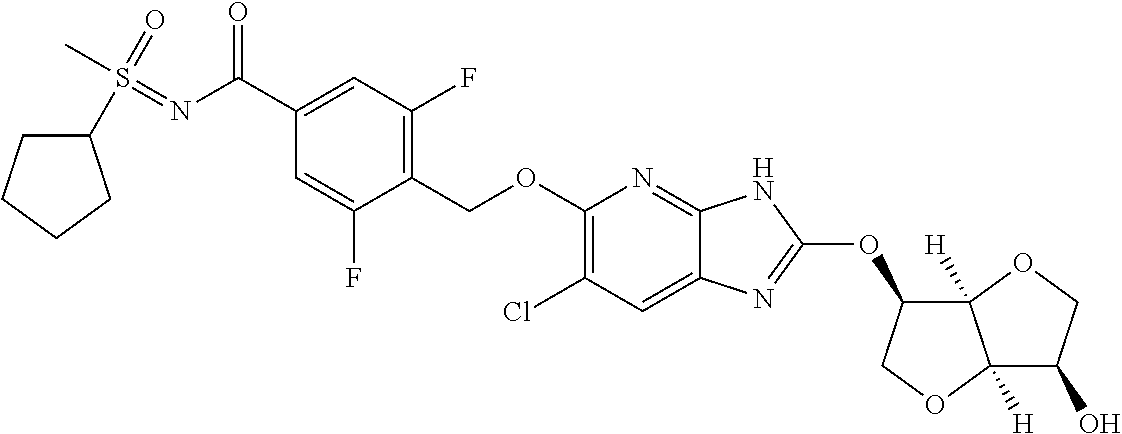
C1(COC2=C(Cl)C=C3C(=N2)NC(OC2C4([H])C([H])(OC2)C(O)CO4)=N3)=C(F)C=C(C(N=S(=O)(C)C2CCCC2)=O)C=C1F
